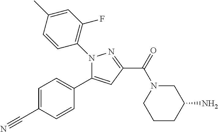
N1(C2=C(F)C=C(C)C=C2)C(C2=CC=C(C#N)C=C2)=CC(C(=O)N2CCCC(N)C2)=N1
